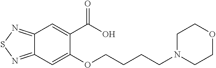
C12=NSN=C1C=C(C(=O)O)C(OCCCCN1CCOCC1)=C2
